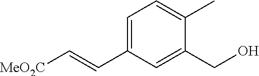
C1=C(C=C[MeO2C])C=C(CO)C(C)=C1
